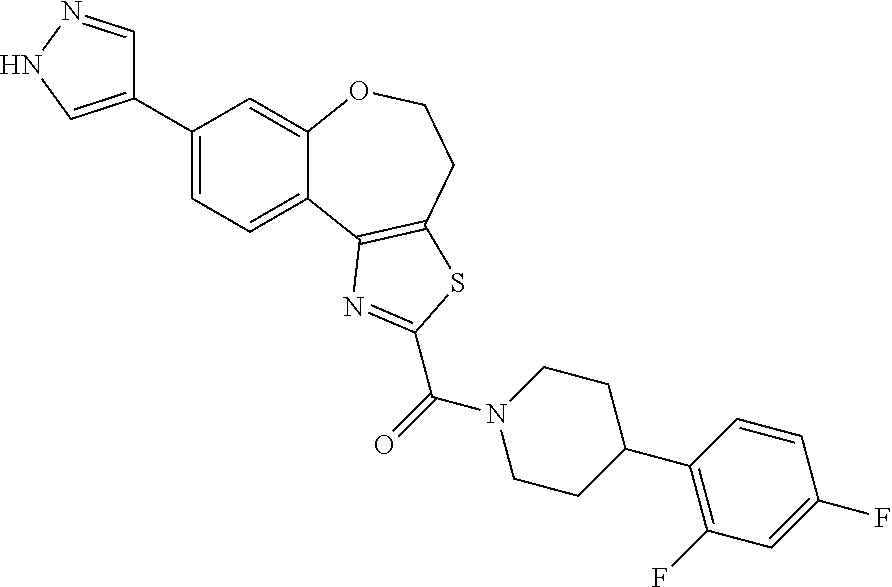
C1(C2=CNN=C2)=CC=C2C(=C1)OCCC1=C2N=C(C(N2CCC(C3=C(F)C=C(F)C=C3)CC2)=O)S1
